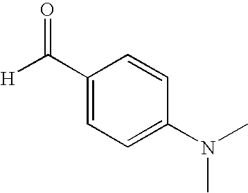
C1(C([H])=O)=CC=C(N(C)C)C=C1
